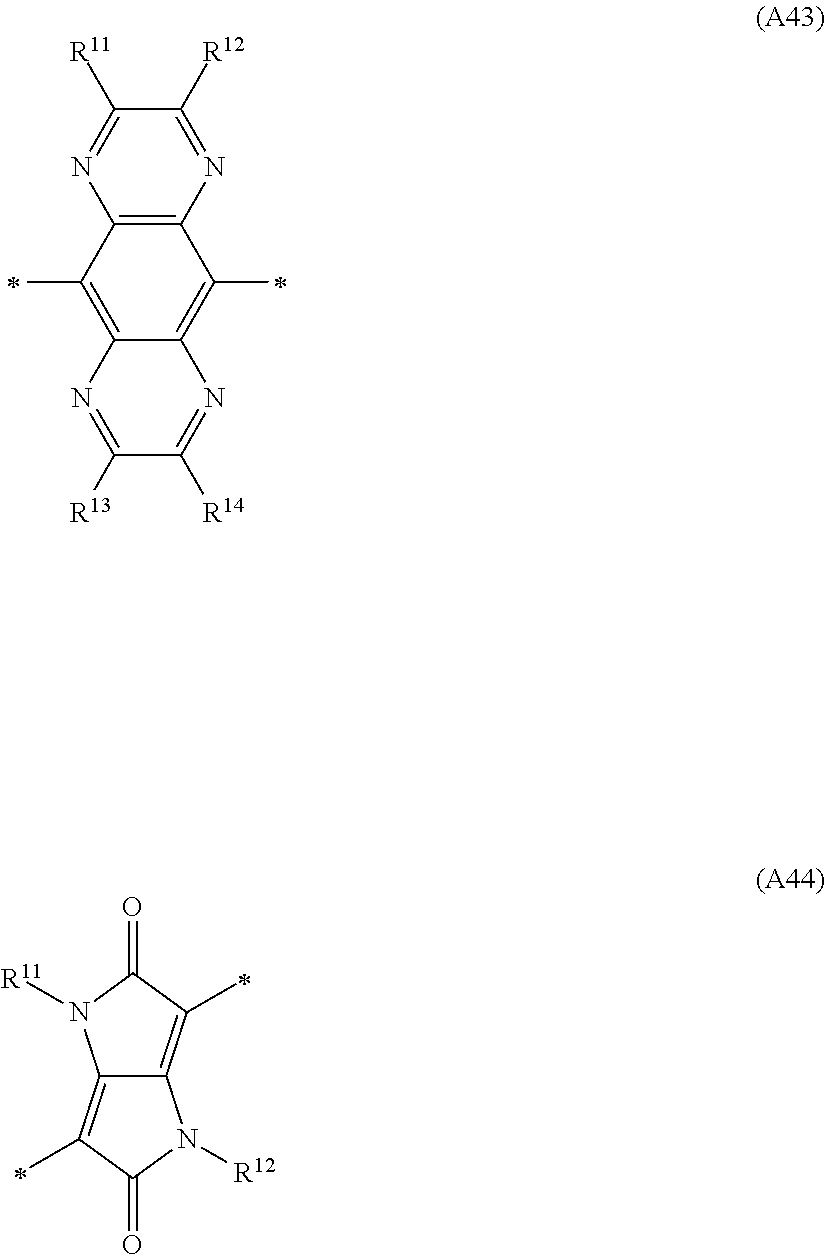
C12=C(N=C([R12])C([R11])=N1)C(C)=C1C(=C2C)N=C([R13])C([R14])=N1.C12=C(C)C(=O)N([R12])C1=C(C)C(=O)N2[R11]
